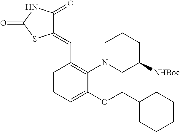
C1(=CC2=C(N3CCCC([NHBoc])C3)C(OCC3CCCCC3)=CC=C2)C(=O)NC(=O)S1
